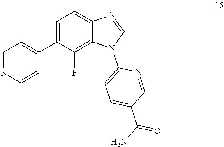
C1=NC=CC(C2=CC=C3C(=C2F)N(C2=CC=C(C(N)=O)C=N2)C=N3)=C1
